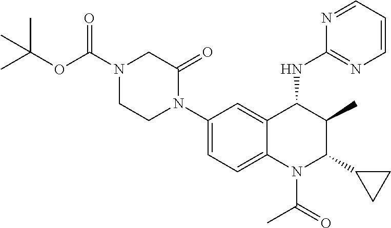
C1(N2C(=O)CN(C(OC(C)(C)C)=O)CC2)=CC=C2C(=C1)C(NC1=NC=CC=N1)C(C)C(C1CC1)N2C(=O)C
